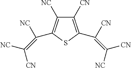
C1([CN])=C(C([CN])=C([NC])[CN])SC(C([NC])=C([CN])[NC])=C1[NC]
